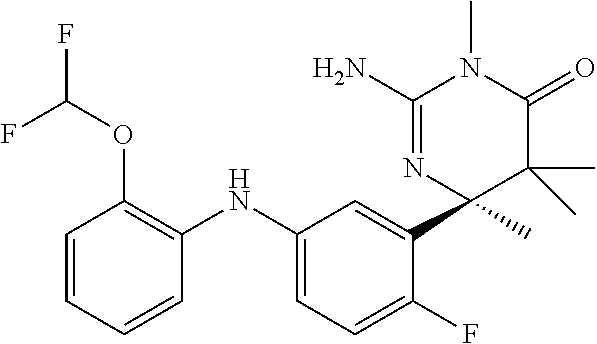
C1(NC2=C(OC(F)F)C=CC=C2)=CC=C(F)C(C2(C)C(C)(C)C(=O)N(C)C(N)=N2)=C1
